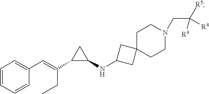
C1=CC(C=C(CC)C2C(NC3CC4(C3)CCN(CC([R5])([R3])[R4])CC4)C2)=CC=C1
